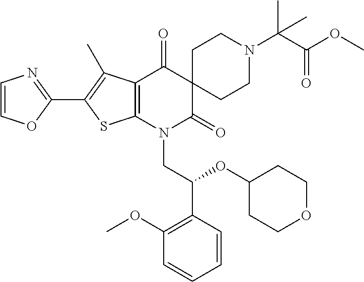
C1(C2=C(C)C3=C(S2)N(CC(OC2CCOCC2)C2=C(OC)C=CC=C2)C(=O)C2(C3=O)CCN(C(C(OC)=O)(C)C)CC2)=NC=CO1
